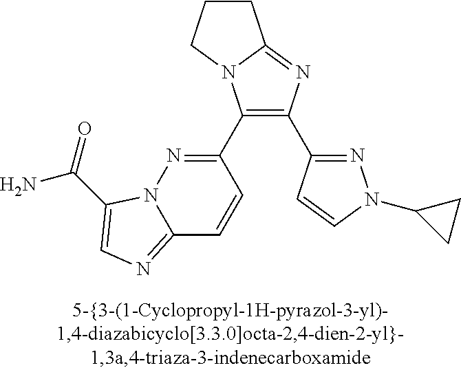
C1(C2=NN3C(=NC=C3C(N)=O)C=C2)=C(C2=NN(C3CC3)C=C2)N=C2N1CCC2
